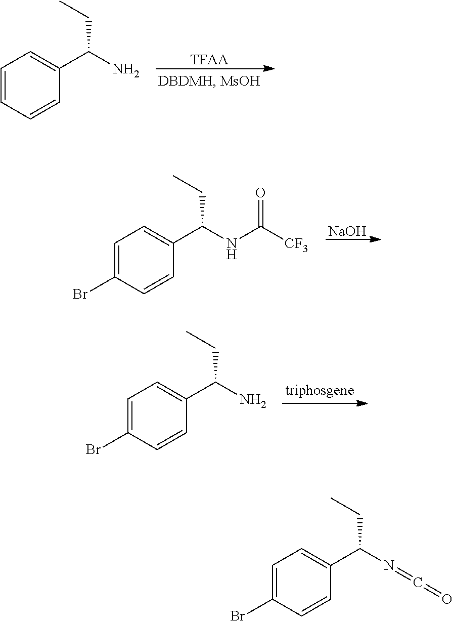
[TFAA].C1=CC=CC(C(N)CC)=C1.C1=C(Br)C=CC(C(NC([CF3])=O)CC)=C1.[NaOH].C1=C(Br)C=CC(C(N)CC)=C1.C1=C(Br)C=CC(C(N=C=O)CC)=C1
